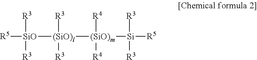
[R5][SiO]([R3])([R3])[(SiO)l]([R3])([R3])[(SiO)m]([Si]([R5])([R3])[R3])([R4])[R4]
